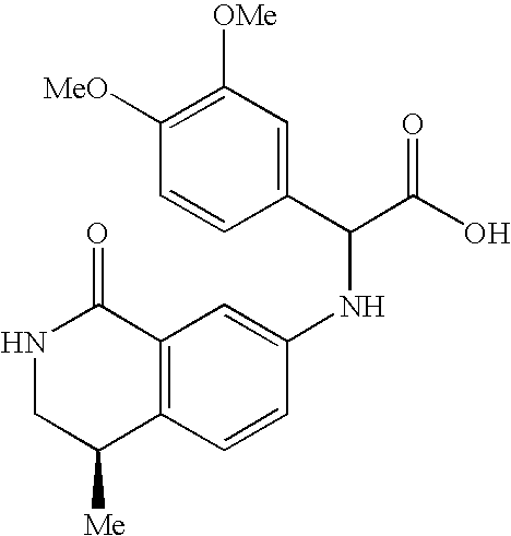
C12=C(C=CC(NC(C(O)=O)C3=CC([OMe])=C([MeO])C=C3)=C1)C([Me])CNC2=O
